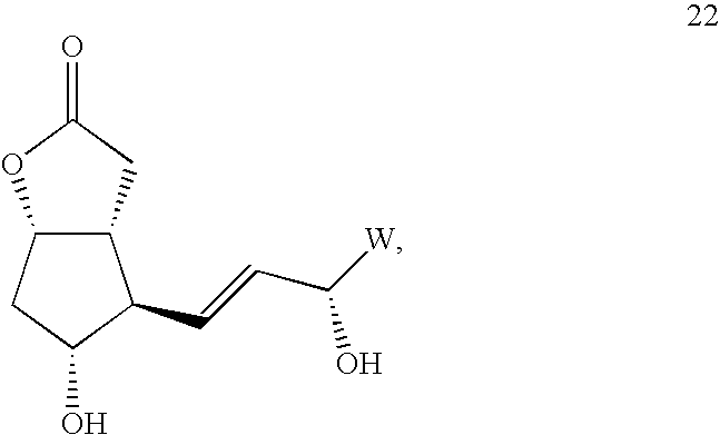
C12C(CC(=O)O1)C(C=CC(O)[W])C(O)C2
